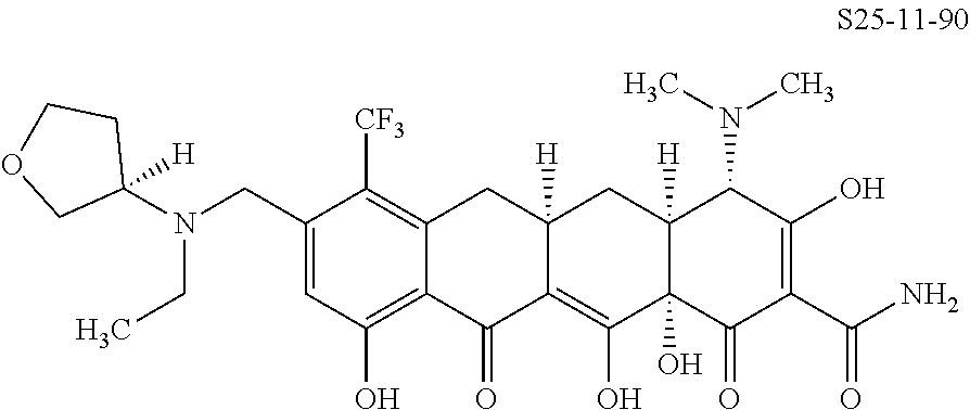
C1(CN(C2([H])CCOC2)CC)=CC(O)=C2C(=C1[CF3])CC1([H])C(=C(O)C3(O)C([H])(C1)C(N(C)C)C(O)=C(C(N)=O)C3=O)C2=O
